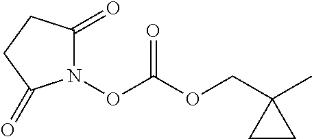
N1(OC(OCC2(C)CC2)=O)C(=O)CCC1=O
